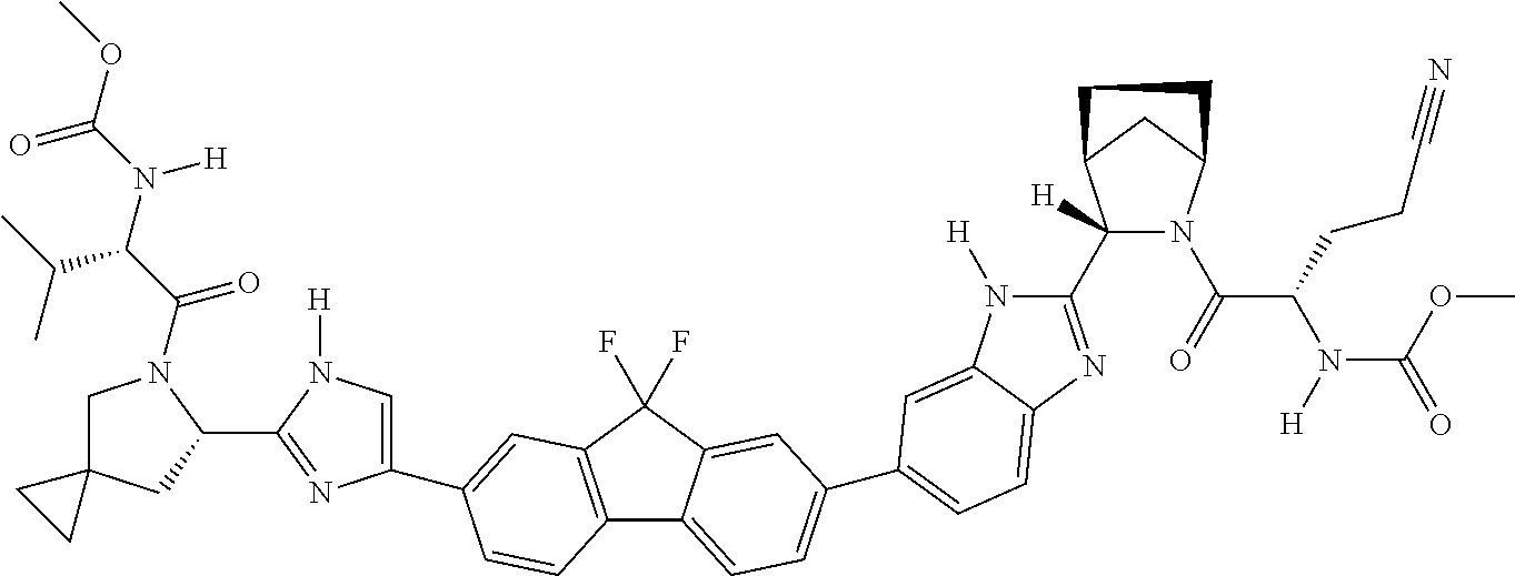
C12(CN(C(C(N(C(OC)=O)[H])C(C)C)=O)C(C3=NC(C4=CC5=C(C6=CC=C(C7=CC=C8C(=C7)N([H])C(C7([H])N(C(=O)C(CCC#N)N([H])C(OC)=O)C9CC7CC9)=N8)C=C6C5(F)F)C=C4)=CN3[H])C1)CC2
